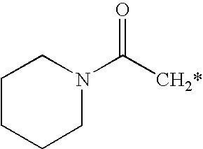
C1CCCN(C([CH2*])=O)C1
